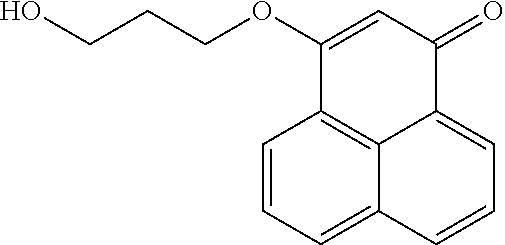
C1=CC=C2C3=C1C(OCCCO)=CC(=O)C3=CC=C2
